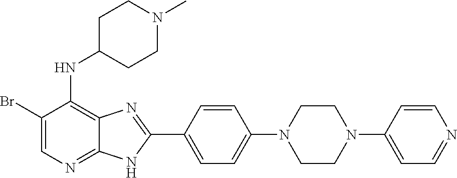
C1(Br)=CN=C2C(=C1NC1CCN(C)CC1)N=C(C1=CC=C(N3CCN(C4=CC=NC=C4)CC3)C=C1)N2
